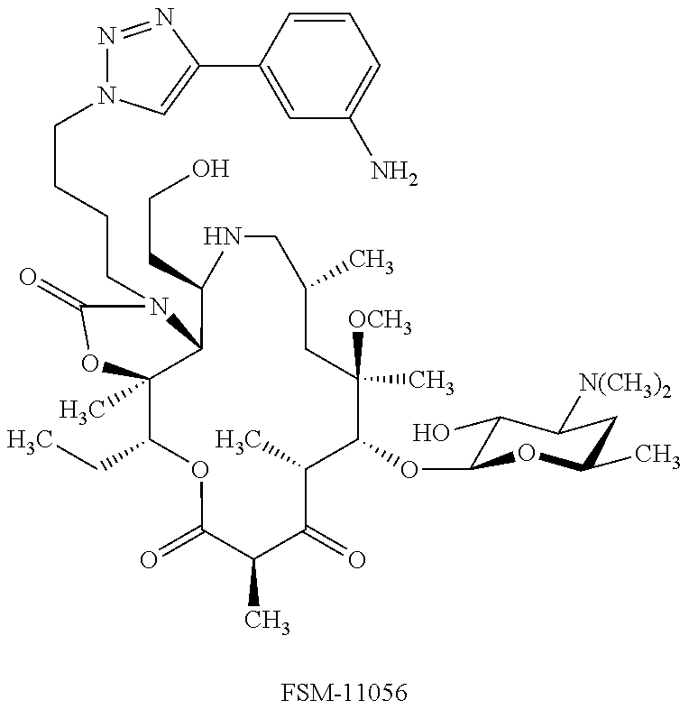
C12(C)C(CC)OC(=O)C(C)C(=O)C(C)C(OC3C(O)C([N(CH3)2])CC(C)O3)C(C)([OCH3])CC(C)CNC(CCO)C1N(CCCCN1N=NC(C3=CC(N)=CC=C3)=C1)C(=O)O2.[FSM-11056]
